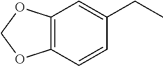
C12=C(OCO1)C=C(CC)C=C2
